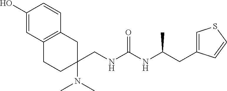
C1(O)=CC2=C(C=C1)CC(CNC(NC(CC1=CSC=C1)C)=O)(N(C)C)CC2
